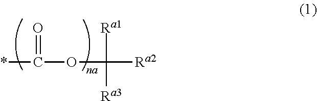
*C(=O)OC([Ra1])([Ra3])[Ra2]
